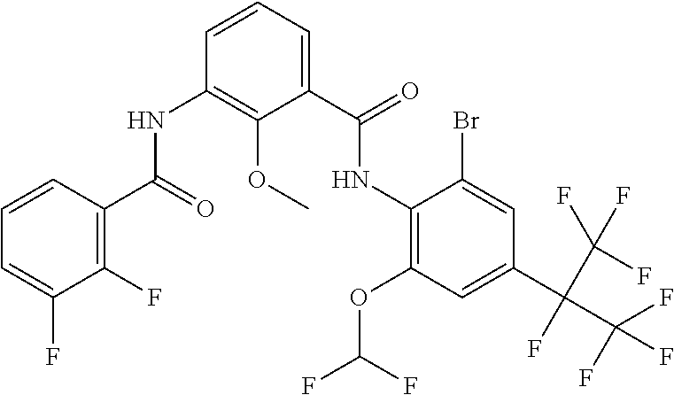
C1=CC(C(=O)NC2=C(OC)C(C(=O)NC3=C(OC(F)F)C=C(C(C(F)(F)F)(F)C(F)(F)F)C=C3Br)=CC=C2)=C(F)C(F)=C1
